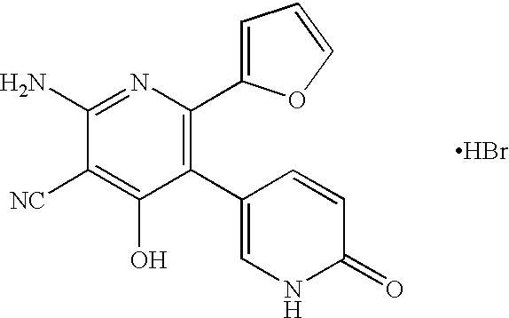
C1(C2=CNC(=O)C=C2)=C(C2=CC=CO2)N=C(N)C([NC])=C1O.Br
